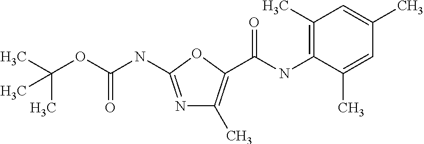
CC(OC(NC1=NC(C)=C(C(=O)NC2=C(C)C=C(C)C=C2C)O1)=O)(C)C
